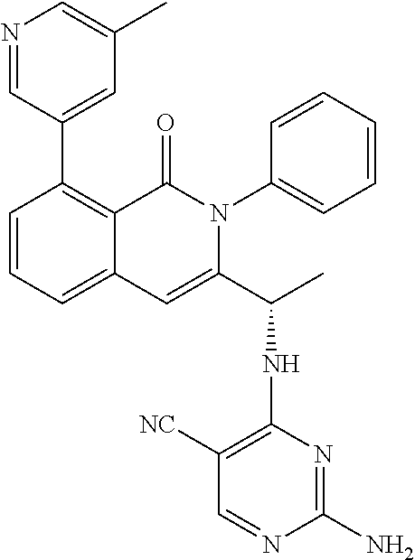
N1=CC(C2=C3C(=CC=C2)C=C(C(C)NC2=C([NC])C=NC(N)=N2)N(C2=CC=CC=C2)C3=O)=CC(C)=C1
